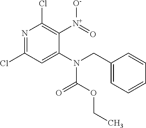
N1=C(Cl)C=C(N(C(OCC)=O)CC2=CC=CC=C2)C([N+](=O)[O-])=C1Cl
